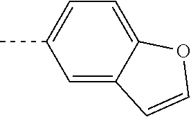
C1=C2C(=CC(C)=C1)C=CO2
